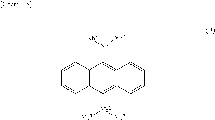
C1=CC2=C(C=C1)C([Yb1]([Yb3])[Yb2])=C1C(=C2[Xb1]([Xb3])[Xb2])C=CC=C1
